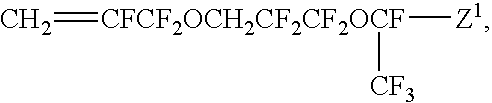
C=[CFCF2OCH2CF2CF2OCF]([CF3])[Z1]
